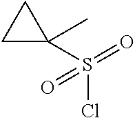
C1(S(=O)(Cl)=O)(C)CC1
